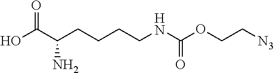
OC(C(CCCCNC(OCC[N3])=O)N)=O
